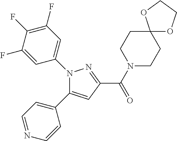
C(=O)(C1=NN(C2=CC(F)=C(F)C(F)=C2)C(C2=CC=NC=C2)=C1)N1CCC2(CC1)OCCO2
